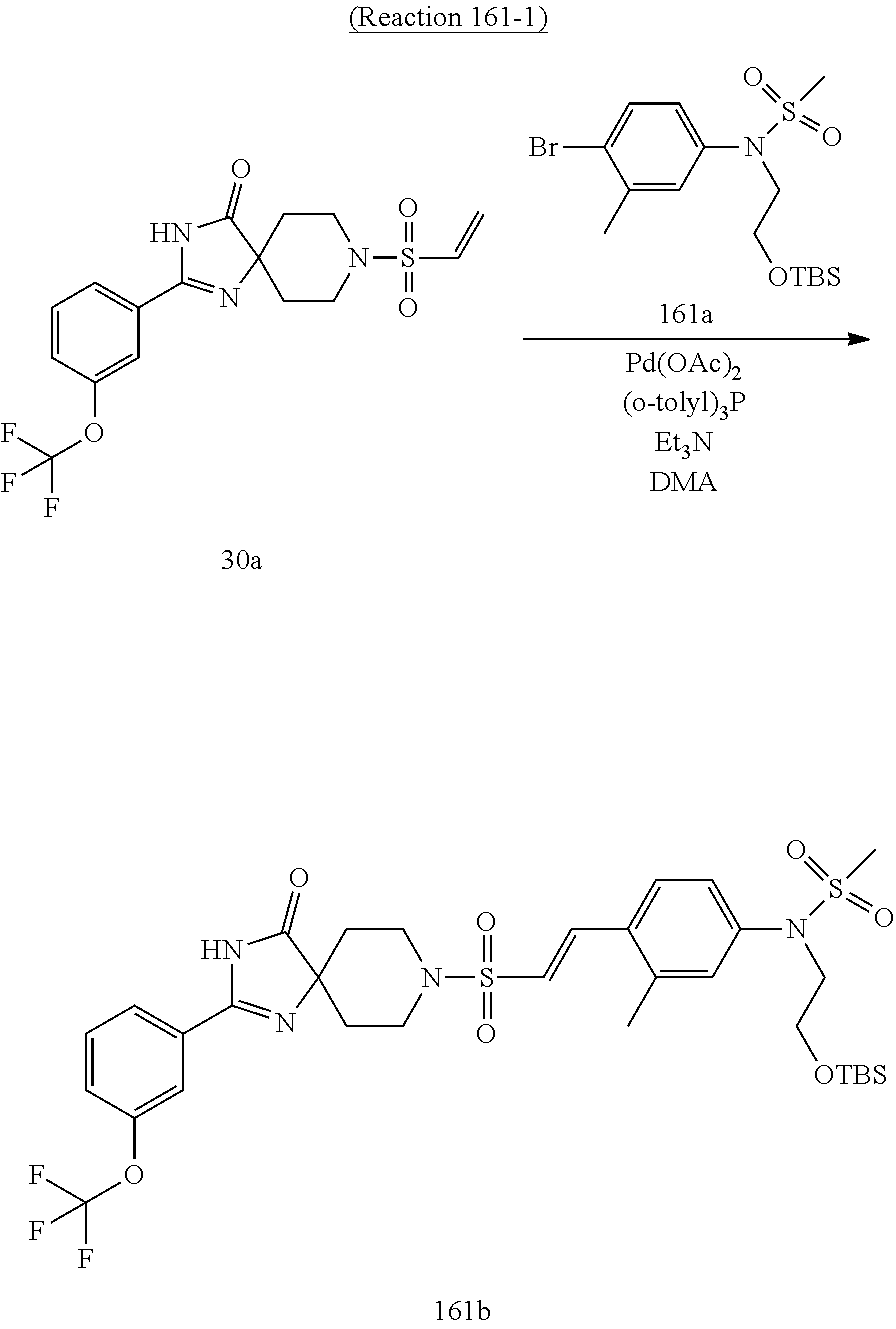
C1=CC(OC(F)(F)F)=CC(C2=NC3(C(=O)N2)CCN(S(=O)(=O)C=CC2=CC=C(N(CC[OTBS])S(C)(=O)=O)C=C2C)CC3)=C1.C1(C)=CC(N(CC[OTBS])S(C)(=O)=O)=CC=C1Br.C1=CC(OC(F)(F)F)=CC(C2=NC3(C(=O)N2)CCN(S(=O)(=O)C=C)CC3)=C1
